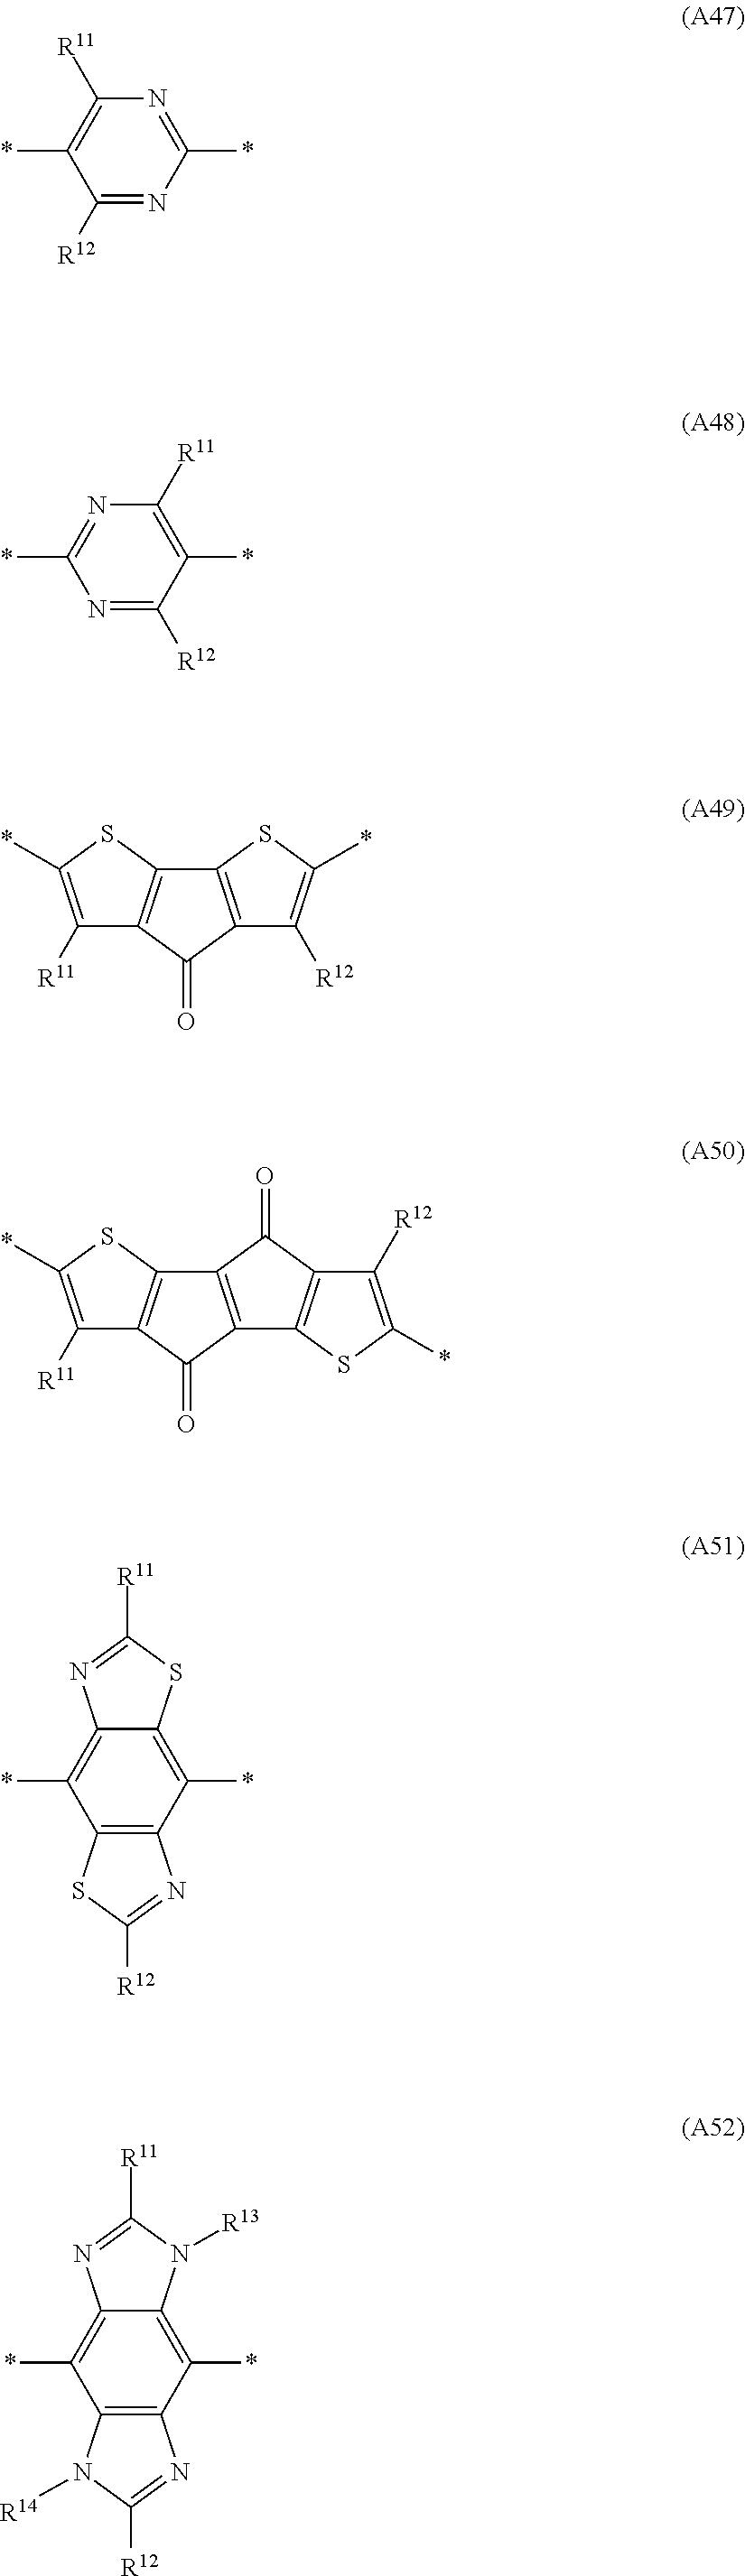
C1(*)=NC([R11])=C(*)C([R12])=N1.C1(*)=C([R11])N=C(*)N=C1[R12].C1([R11])=C(*)SC2=C1C(=O)C1=C2SC(*)=C1[R12].C1([R11])=C(*)SC2=C1C(=O)C1=C2C(=O)C2=C1SC(*)=C2[R12].C12=C(C(*)=C3C(=C1*)N=C([R11])S3)N=C([R12])S2.C12=C(C(*)=C3C(=C1*)N=C([R11])N3[R13])N=C([R12])N2[R14]
